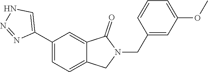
N1=NC(C2=CC=C3C(=C2)C(=O)N(CC2=CC(OC)=CC=C2)C3)=CN1
